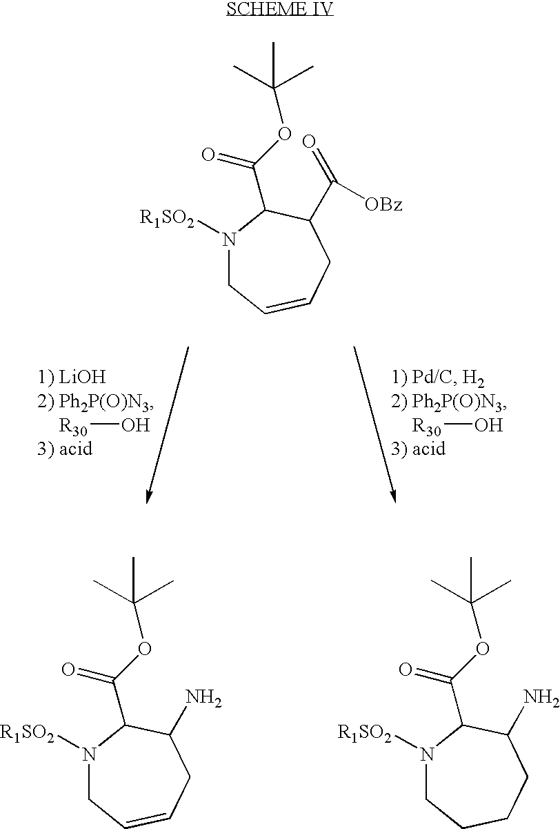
N1([R1SO2])CC=CCC(C(=O)[OBz])C1C(OC(C)(C)C)=O.[R30]O.[R30]O.N1([R1SO2])CC=CCC(N)C1C(OC(C)(C)C)=O.N1([R1SO2])CCCCC(N)C1C(OC(C)(C)C)=O
